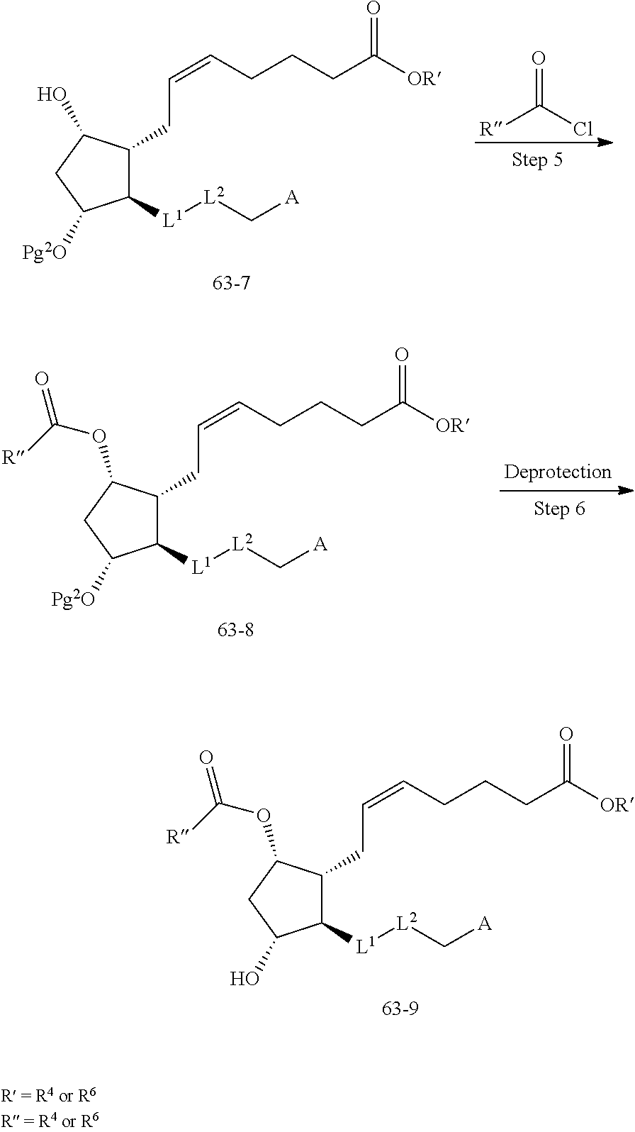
C1([L1][L2]C[A])C(CC=CCCCC([OR])=O)C(O)CC1[Pg2O].[63-7].[R]C(=O)Cl.C1([L1][L2]C[A])C(CC=CCCCC([OR])=O)C(OC([R])=O)CC1O.[63-9].C1([L1][L2]C[A])C(CC=CCCCC([OR])=O)C(OC([R])=O)CC1[Pg2O].[63-8]
